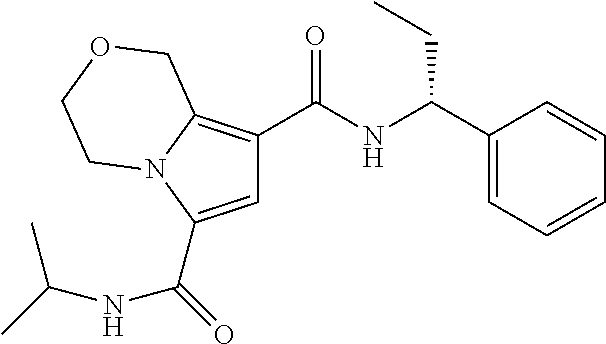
C(=O)(C1=CC(C(NC(C2=CC=CC=C2)CC)=O)=C2N1CCOC2)NC(C)C
